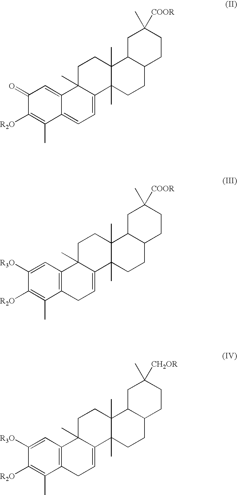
C1(=O)C([R2O])=C(C)C2=CC=C3C(C)(C2=C1)CCC1(C)C3(C)CCC2C1CC(C)([COOR])CC2.C1([R3O])=CC2=C(C(C)=C1[R2O])CC=C1C2(C)CCC2(C)C1(C)CCC1C2CC(C)([COOR])CC1.C1([R3O])=CC2=C(C(C)=C1[R2O])CC=C1C2(C)CCC2(C)C1(C)CCC1C2CC(C)([CH2OR])CC1
